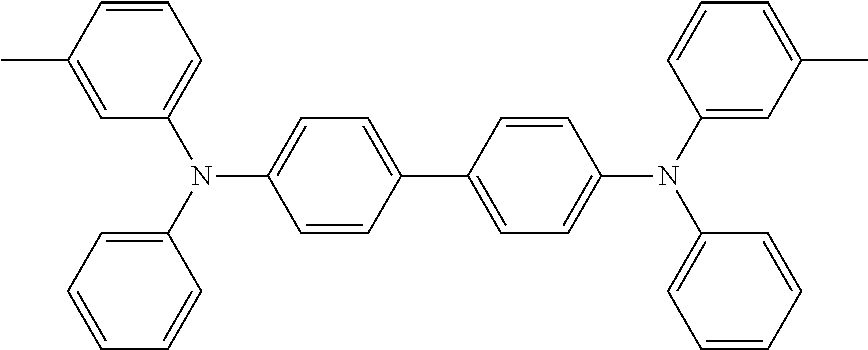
N(C1=CC=C(C2=CC=C(N(C3=CC=CC=C3)C3=CC(C)=CC=C3)C=C2)C=C1)(C1=CC=CC(C)=C1)C1=CC=CC=C1
